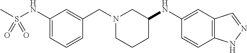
C1(NS(=O)(C)=O)=CC=CC(CN2CCCC(NC3=CC4=C(C=C3)NN=C4)C2)=C1
